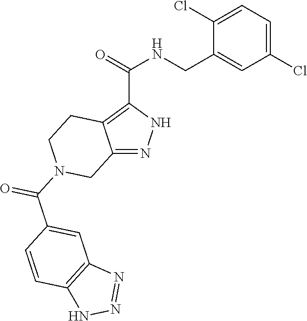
C12=NNC(C(=O)NCC3=CC(Cl)=CC=C3Cl)=C1CCN(C(C1=CC3=C(C=C1)NN=N3)=O)C2
